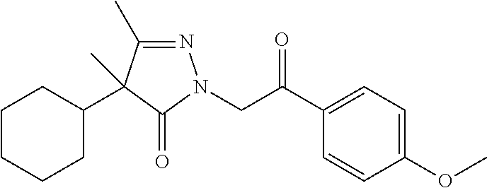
N1=C(C)C(C2CCCCC2)(C)C(=O)N1CC(C1=CC=C(OC)C=C1)=O
